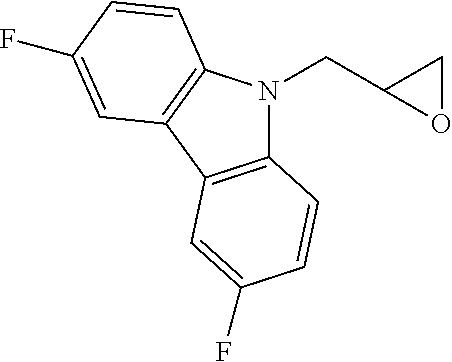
C12=C(C3=C(N1CC1OC1)C=CC(F)=C3)C=C(F)C=C2
